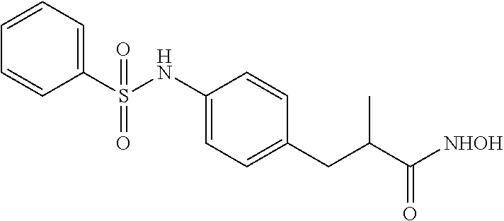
C1=CC=C(S(NC2=CC=C(CC(C([NHOH])=O)C)C=C2)(=O)=O)C=C1
